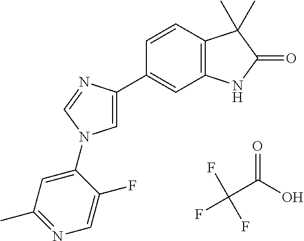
C1=C(C2=CC3=C(C=C2)C(C)(C)C(=O)N3)N=CN1C1=CC(C)=NC=C1F.C(C(=O)O)(F)(F)F
